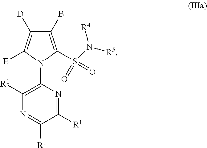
C1(B)=C(S(N([R5])[R4])(=O)=O)N(C2=C([R1])N=C([R1])C([R1])=N2)C([E])=C1[D]
